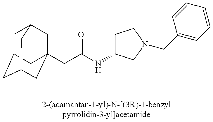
C1C2CC3CC(CC(NC4CCN(CC5=CC=CC=C5)C4)=O)(CC1C3)C2
